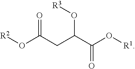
O=C(CC(C(=O)O[R1])O[R3])O[R2]
